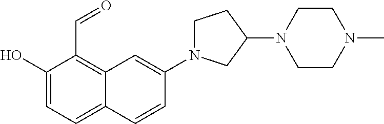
C1(O)=CC=C2C(=C1C=O)C=C(N1CCC(N3CCN(C)CC3)C1)C=C2
